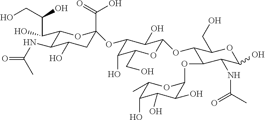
C1(C(C(CO)O)O)C(NC(=O)C)C(O)CC(C(=O)O)(OC2C(O)C(CO)OC(OC3C(OC4C(O)C(O)C(O)C(C)O4)C(NC(C)=O)C(O)OC3CO)C2O)O1
